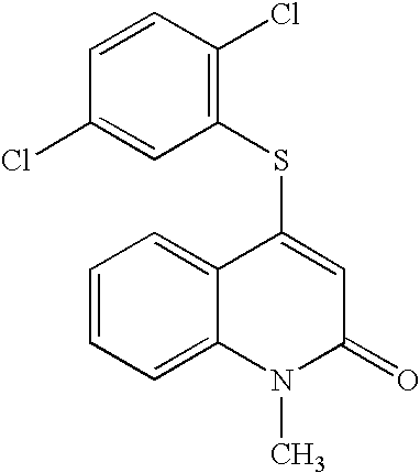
C1=CC(Cl)=C(SC2=CC(=O)N(C)C3=CC=CC=C23)C=C1Cl
